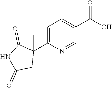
C1=C(C2(C)C(=O)NC(=O)C2)N=CC(C(O)=O)=C1
